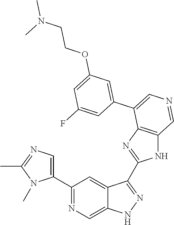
C1(C2=CN=C(C)N2C)=NC=C2C(=C1)C(C1=NC3=C(N1)C=NC=C3C1=CC(OCCN(C)C)=CC(F)=C1)=NN2
